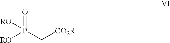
P(C[CO2R])([RO])(=O)[RO]
